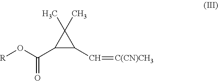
C(=O)(O[R])C1C(C=[C(CN)CH3])C1(C)C
